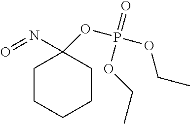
C1CCCCC1(N=O)OP(OCC)(=O)OCC
